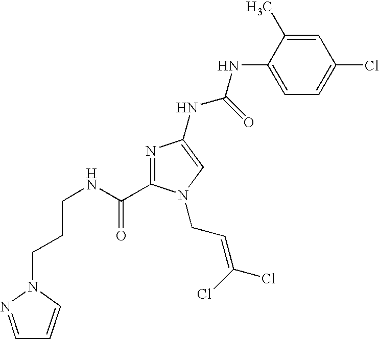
C(NC(=O)C1=NC(NC(NC2=CC=C(Cl)C=C2C)=O)=CN1CC=C(Cl)Cl)CCN1C=CC=N1
